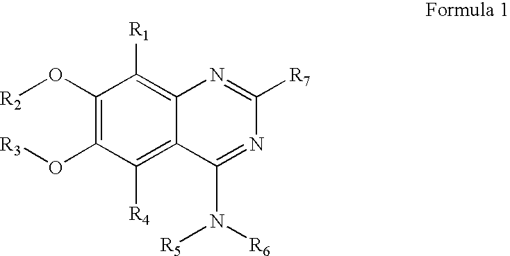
C1(O[R2])=C(O[R3])C([R4])=C2C(=C1[R1])N=C([R7])N=C2N([R6])[R5]
